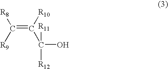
C(=C([R10])C([R11])(O)[R12])([R9])[R8]
